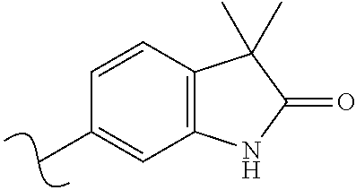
CC1=CC2=C(C=C1)C(C)(C)C(=O)N2
